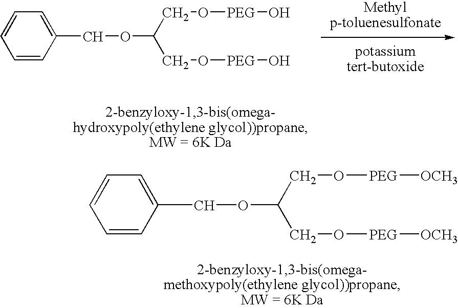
C(OC(CO[PEG]O)CO[PEG]O)C1=CC=CC=C1.C(OC(CO[PEG][OCH3])CO[PEG][OCH3])C1=CC=CC=C1
